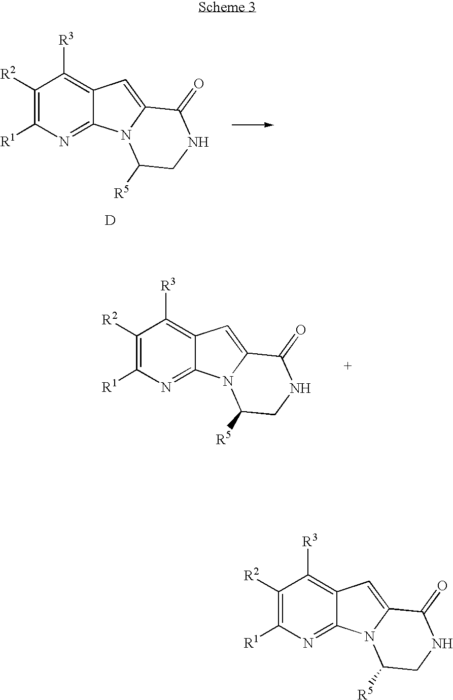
C1([R2])=C([R1])N=C2C(=C1[R3])C=C1N2C([R5])CNC1=O.C1([R2])=C([R1])N=C2C(=C1[R3])C=C1N2C([R5])CNC1=O.[D].C1([R2])=C([R1])N=C2C(=C1[R3])C=C1N2C([R5])CNC1=O
